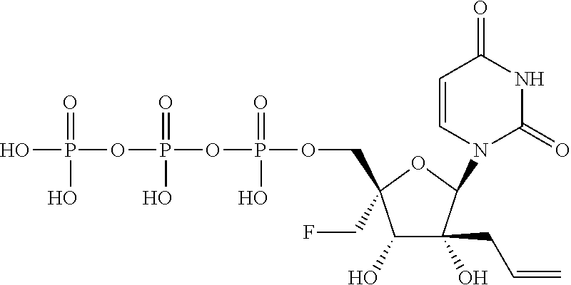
OP(=O)(OP(=O)(O)OP(=O)(O)OCC1(CF)C(O)C(O)(CC=C)C(N2C(=O)NC(=O)C=C2)O1)O
